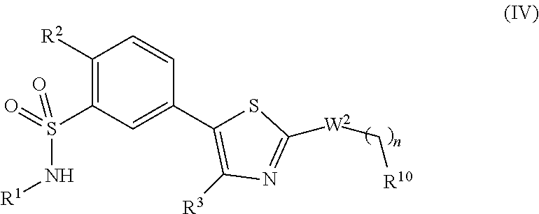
C1([R2])=C(S(N[R1])(=O)=O)C=C(C2=C([R3])N=C([W2]C[R10])S2)C=C1
